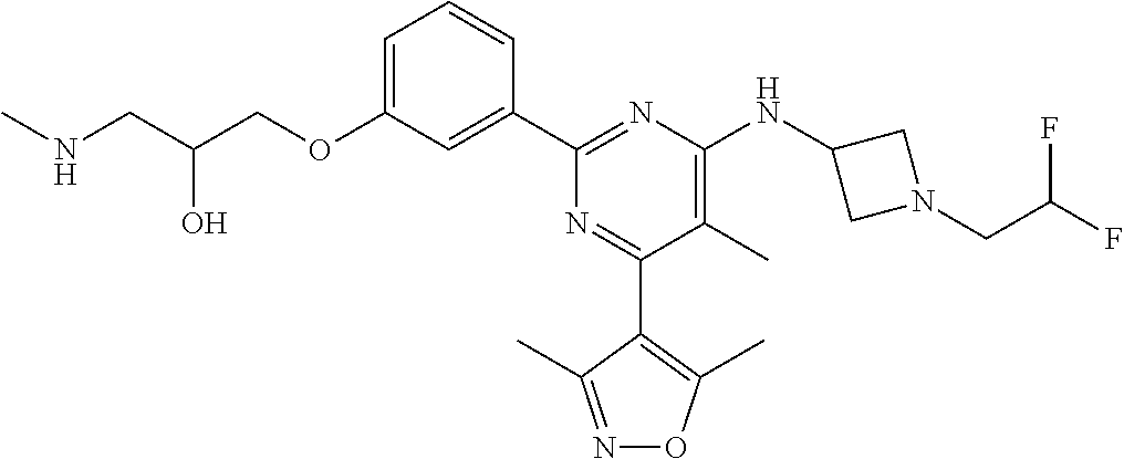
C1=C(OCC(CNC)O)C=C(C2=NC(NC3CN(CC(F)F)C3)=C(C)C(C3=C(C)ON=C3C)=N2)C=C1
